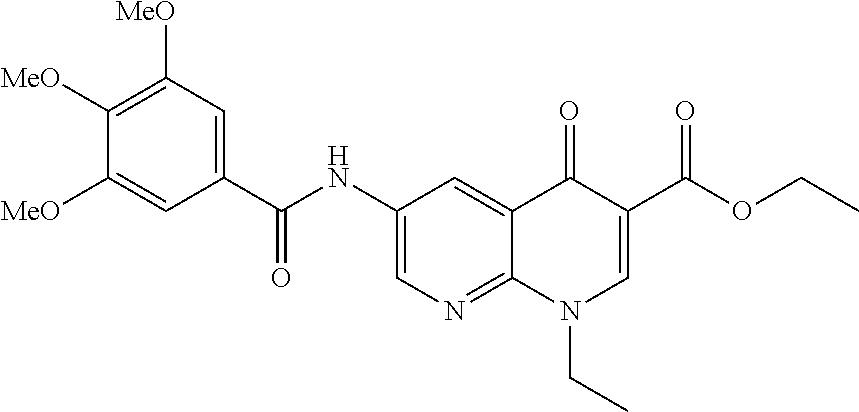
C(NC1=CN=C2C(=C1)C(=O)C(C(OCC)=O)=CN2CC)(C1=CC([MeO])=C([MeO])C([MeO])=C1)=O
